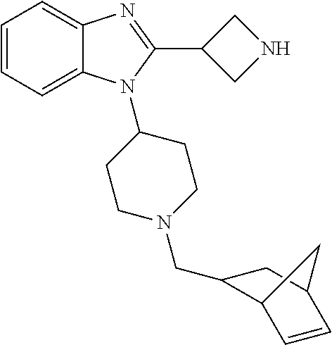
C1=CC=C2C(=C1)N=C(C1CNC1)N2C1CCN(CC2C3C=CC(C2)C3)CC1
